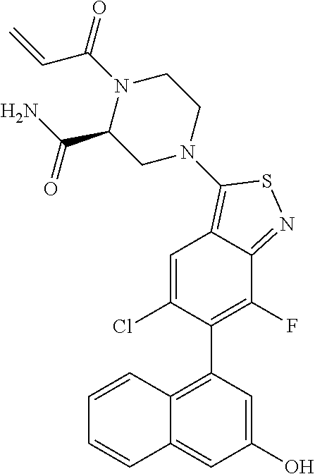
C1N(C2=C3C=C(Cl)C(C4=C5C(=CC(O)=C4)C=CC=C5)=C(F)C3=NS2)CCN(C(C=C)=O)C1C(N)=O
